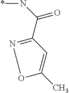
C1(C(N*)=O)=NOC(C)=C1
